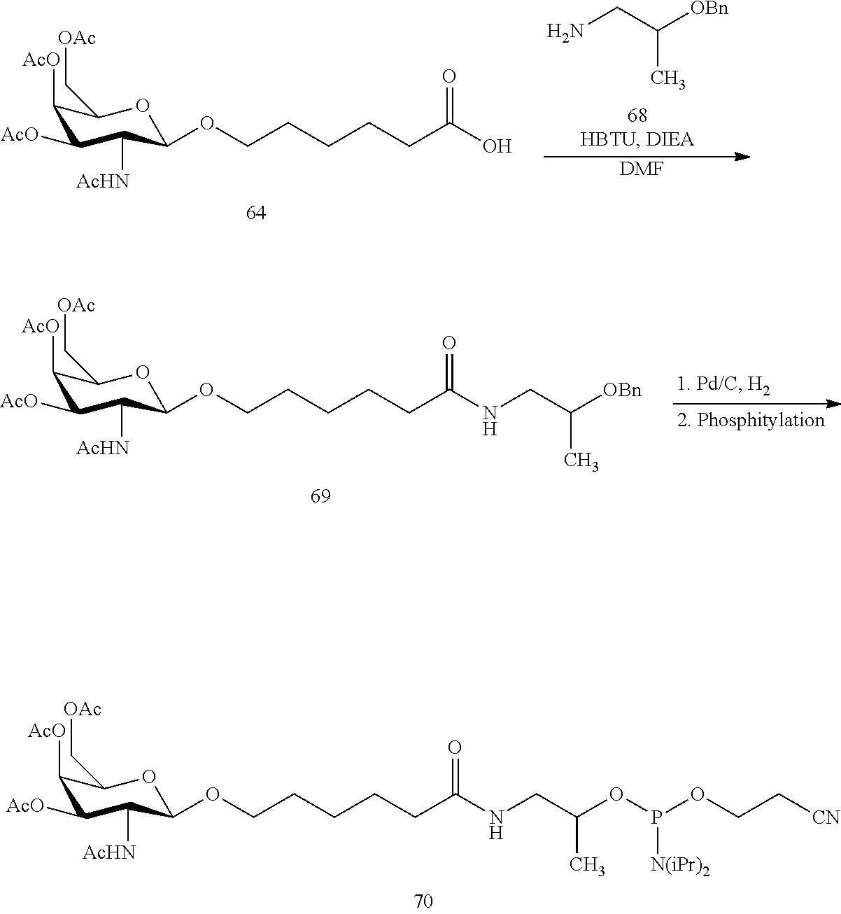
[DMF].C(C)([OBn])CN.O(CCCCCC(O)=O)C1C([AcHN])C([AcO])C([AcO])C(C[OAc])O1.O(CCCCCC(NCC([OBn])C)=O)C1C([AcHN])C([AcO])C([AcO])C(C[OAc])O1.O(CCCCCC(NCC(OP([N(iPr)2])OCC[CN])C)=O)C1C([AcHN])C([AcO])C([AcO])C(C[OAc])O1
